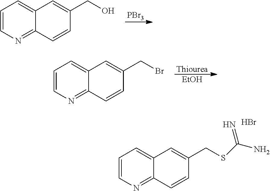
C1=CN=C2C(=C1)C=C(CSC(=N)N)C=C2.Br.[PBr3].C1=CN=C2C(=C1)C=C(CO)C=C2.[Thiourea].[EtOH].C1=CN=C2C(=C1)C=C(CBr)C=C2
